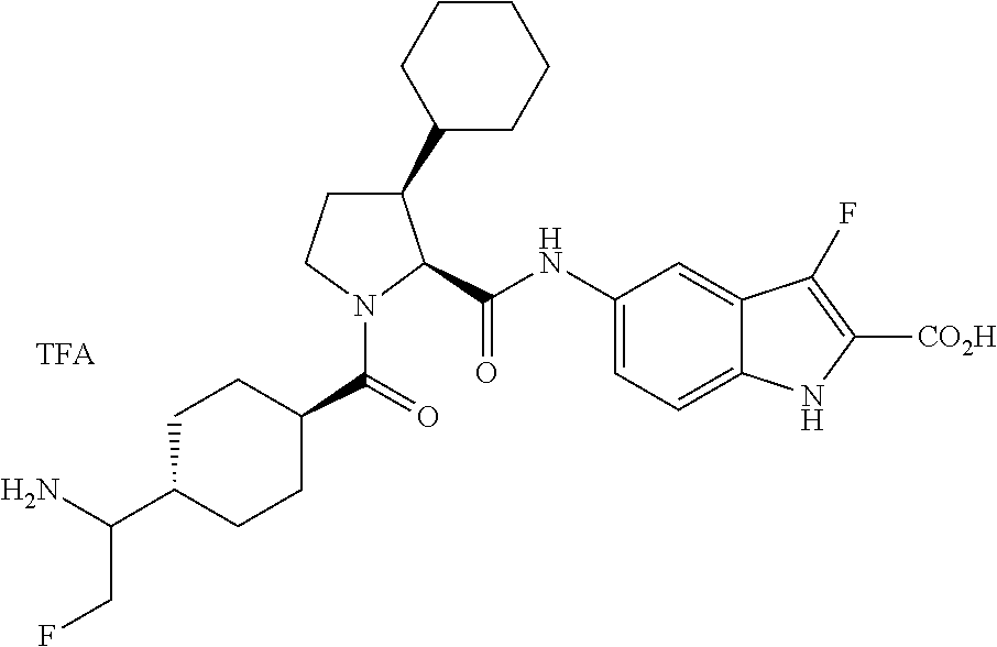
C1C(C(N)CF)CCC(C(N2C(C(=O)NC3=CC=C4C(=C3)C(F)=C([CO2H])N4)C(C3CCCCC3)CC2)=O)C1
